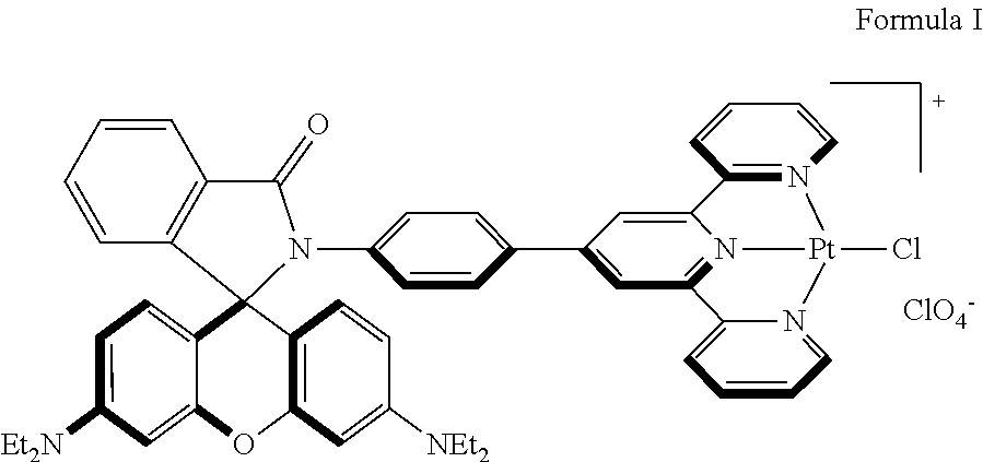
C1=CC=CC2=C1C(=O)N(C1=CC=C(C3=CC4=N5C(=C3)C3=N(C=CC=C3)[Pt]5(Cl)N3=CC=CC=C43)C=C1)C21C2=C(OC3=CC([Et2N])=CC=C13)C=C([NEt2])C=C2.[ClO4-]
